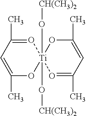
C1(C)=O[Ti]2(O[CH(CH3)2])(O[CH(CH3)2])(OC(C)=C1)O=C(C)C=C(C)O2
